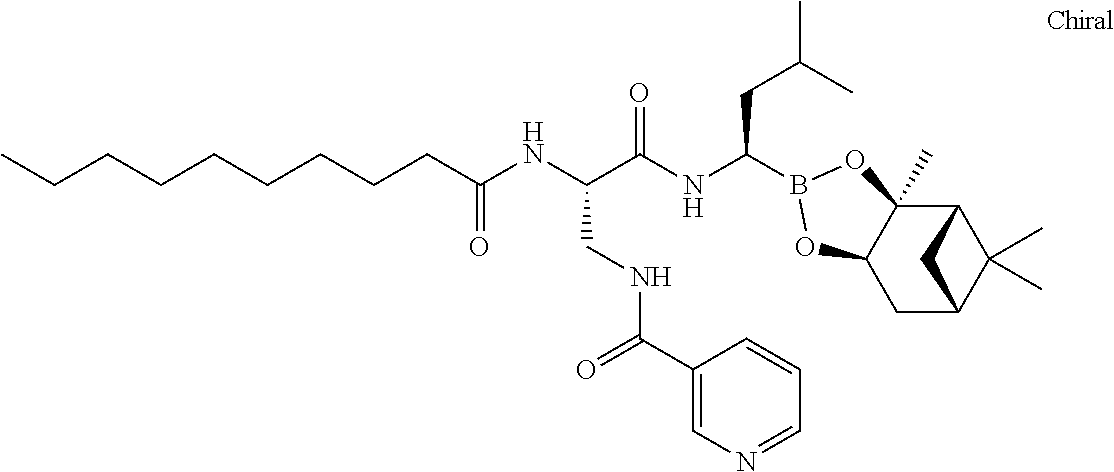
C(CCC(NC(C(NC(CC(C)C)B1OC2(C)C3C(C)(C)C(CC2O1)C3)=O)CNC(C1=CN=CC=C1)=O)=O)CCCCCC
